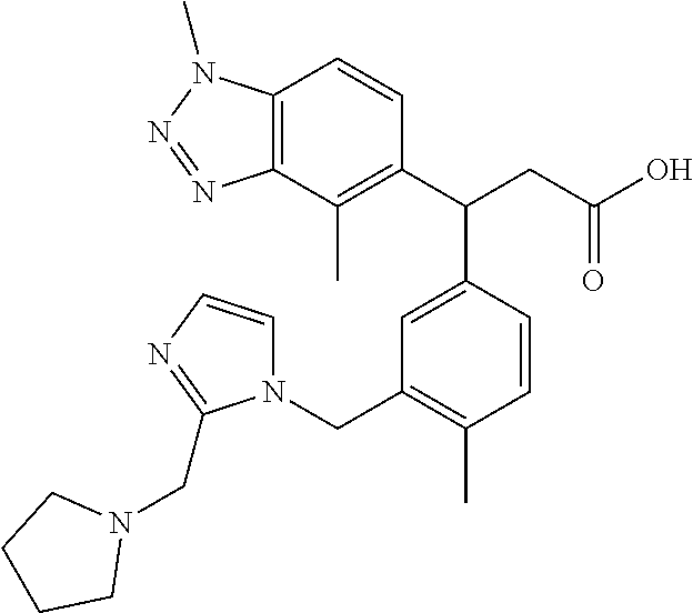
CC1=C(C(CC(O)=O)C2=CC(CN3C=CN=C3CN3CCCC3)=C(C)C=C2)C=CC2=C1N=NN2C
